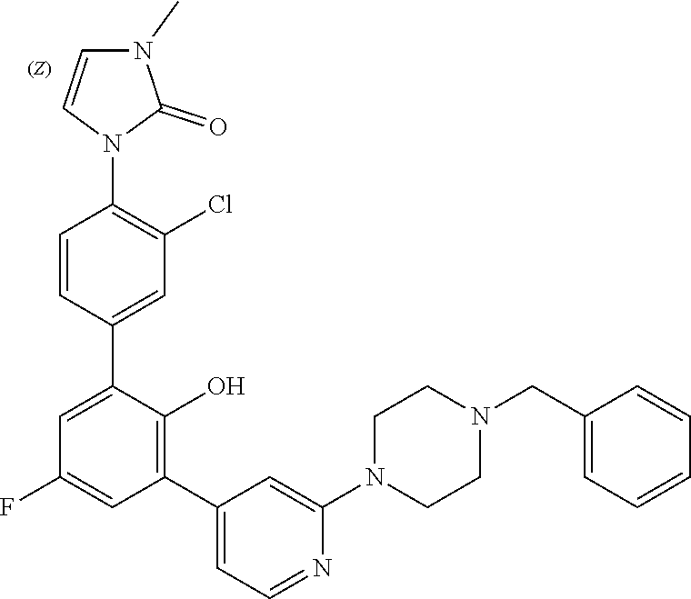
C1CN(C2=CC(C3=C(O)C(C4=CC(Cl)=C(N5C=CN(C)C5=O)C=C4)=CC(F)=C3)=CC=N2)CCN1CC1=CC=CC=C1
